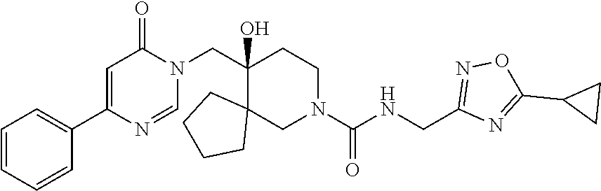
N(C(N1CCC(CN2C(=O)C=C(C3=CC=CC=C3)N=C2)(O)C2(C1)CCCC2)=O)CC1=NOC(C2CC2)=N1
